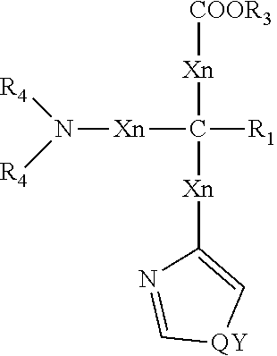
N([Xn]C([R1])([Xn][COOR3])[Xn]C1=C[QY]C=N1)([R4])[R4]
